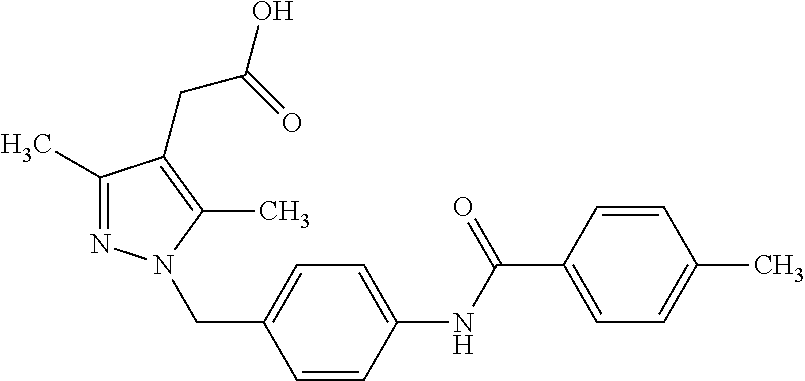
C1(C)=NN(CC2=CC=C(NC(C3=CC=C(C)C=C3)=O)C=C2)C(C)=C1CC(=O)O
